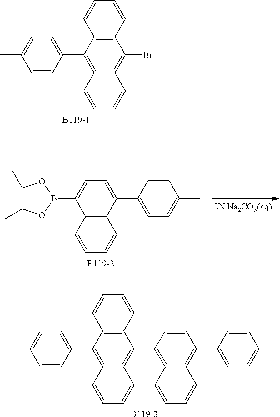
C12=C(C(C3=CC=C(C)C=C3)=C3C(=C1Br)C=CC=C3)C=CC=C2.[B119-1].C1=CC(C2=CC=C(B3OC(C)(C)C(C)(C)O3)C3=C2C=CC=C3)=CC=C1C.[B119-2].[B119-3].C1=CC(C2=C3C(=C(C4=C5C(=C(C6=CC=C(C)C=C6)C6=C4C=CC=C6)C=CC=C5)C=C2)C=CC=C3)=CC=C1C
